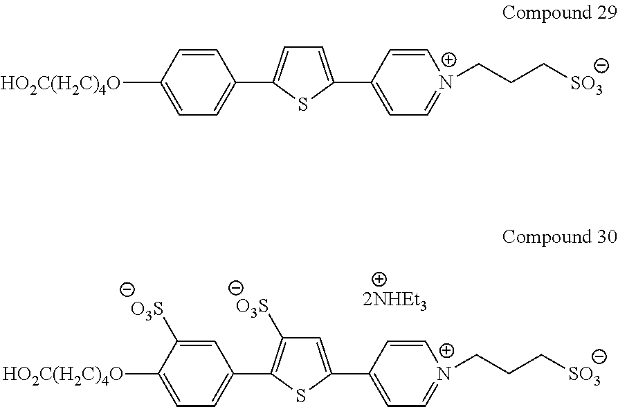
C1=CC([HO2C(H2C)4O])=CC=C1C1=CC=C(C2=CC=[N+](CCC[SO3])C=C2)S1.C1=C([O3S])C([HO2C(H2C)4O])=CC=C1C1=C([O3S])C=C(C2=CC=[N+](CCC[SO3])C=C2)S1.[2NHEt3]
